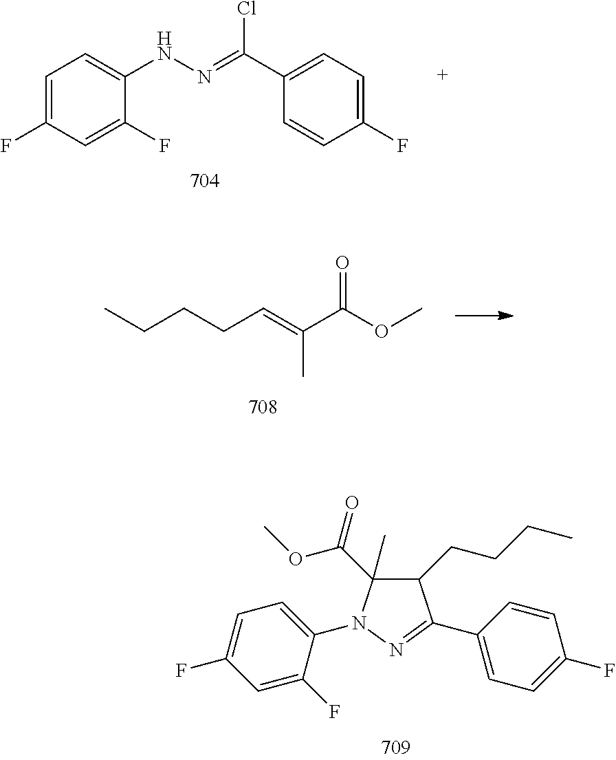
C1(C(=O)OC)(C)N(C2=CC=C(F)C=C2F)N=C(C2=CC=C(F)C=C2)C1CCCC.C1=C(F)C=CC(C(=NNC2=CC=C(F)C=C2F)Cl)=C1.O(C(C(=CCCCC)C)=O)C
